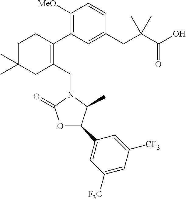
C1([MeO])=C(C2=C(CN3C(=O)OC(C4=CC([F3C])=CC([CF3])=C4)C3C)CC(C)(C)CC2)C=C(CC(C(O)=O)(C)C)C=C1
